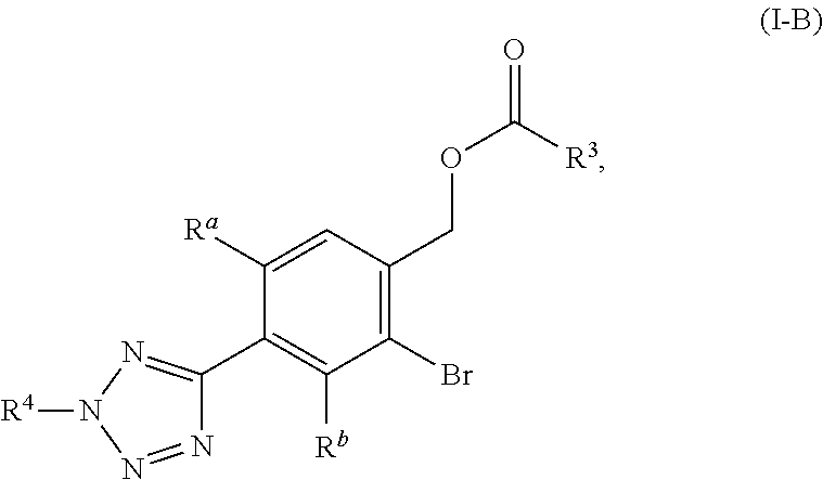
C1(Br)=C(COC(=O)[R3])C=C([Ra])C(C2=NN([R4])N=N2)=C1[Rb]
